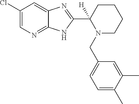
C1(Cl)=CN=C2C(=C1)N=C(C1([H])N(CC3=CC=C(C)C(C)=C3)CCCC1)N2
